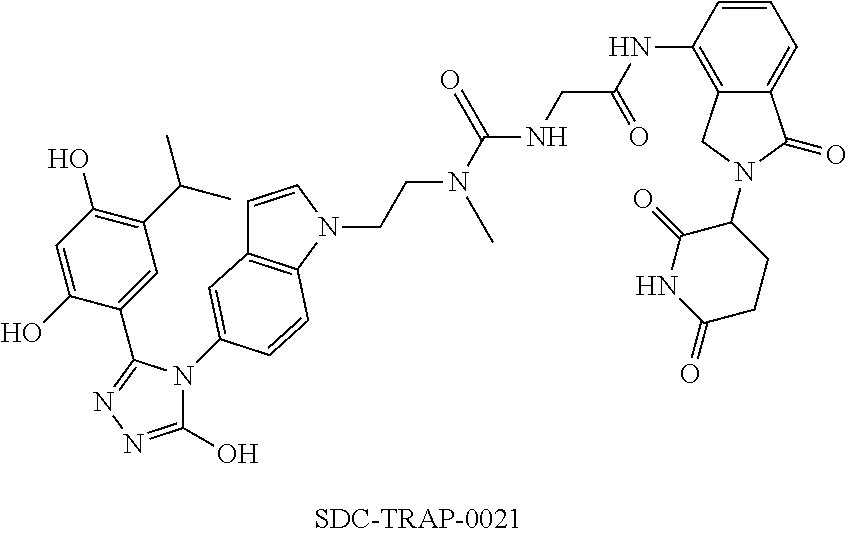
C(CN(C(NCC(NC1=C2C(=CC=C1)C(=O)N(C1C(=O)NC(=O)CC1)C2)=O)=O)C)N1C2=C(C=C1)C=C(N1C(O)=NN=C1C1=CC(C(C)C)=C(O)C=C1O)C=C2
